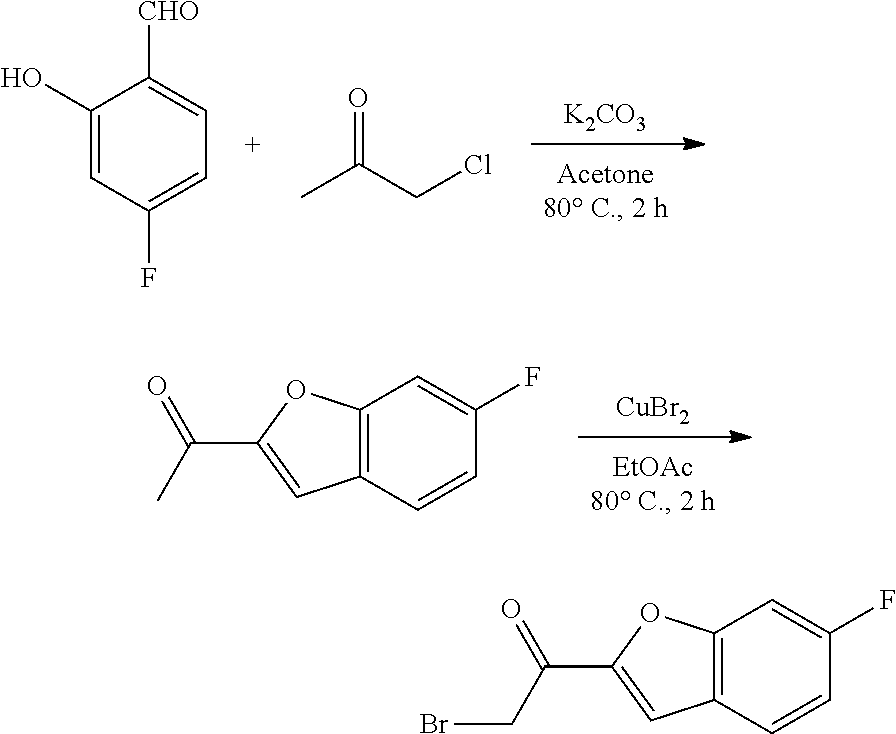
[CuBr2].C12=C(C=CC(F)=C1)C=C(C(=O)C)O2.C12=C(C=CC(F)=C1)C=C(C(=O)CBr)O2.[K2CO3].C1(O)=CC(F)=CC=C1[CHO].ClCC(=O)C
